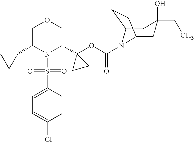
C1(C2N(S(=O)(=O)C3=CC=C(Cl)C=C3)C(C3(OC(=O)N4C5CC(O)(CC)CC4CC5)CC3)COC2)CC1
